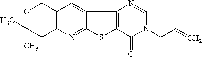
C12=NC3=C(C=C1C1=C(S2)C(=O)N(CC=C)C=N1)COC(C)(C)C3
